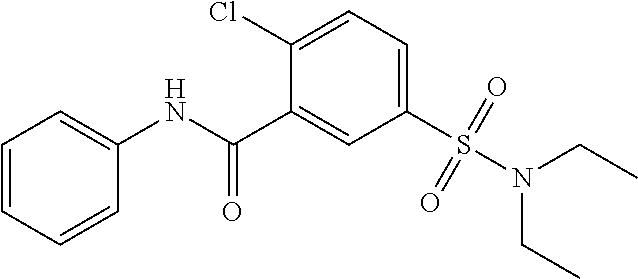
C1=CC=CC(NC(C2=CC(S(N(CC)CC)(=O)=O)=CC=C2Cl)=O)=C1
